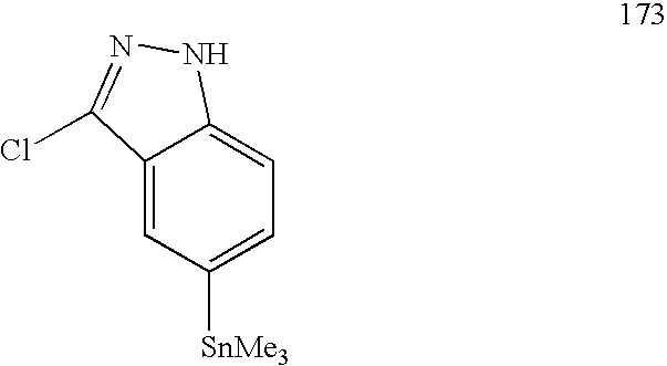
C12=CC([SnMe3])=CC=C1NN=C2Cl
